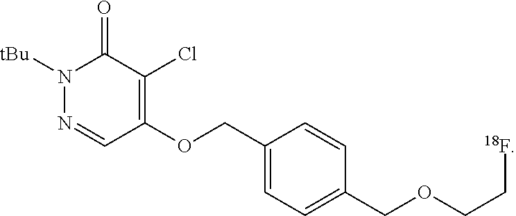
N1([tBu])N=CC(OCC2=CC=C(COCC[18F])C=C2)=C(Cl)C1=O
